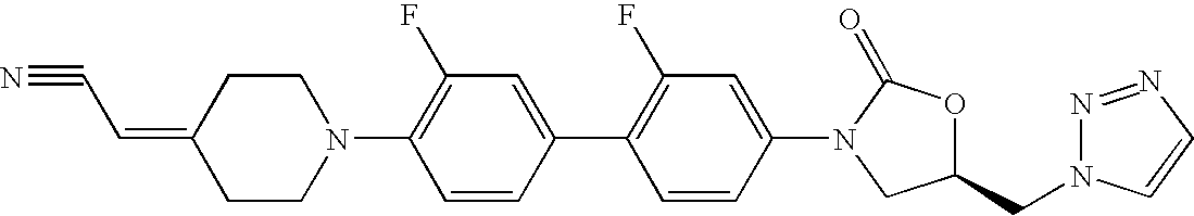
C1CN(C2=C(F)C=C(C3=C(F)C=C(N4C(=O)OC(CN5N=NC=C5)C4)C=C3)C=C2)CCC1=CC#N
